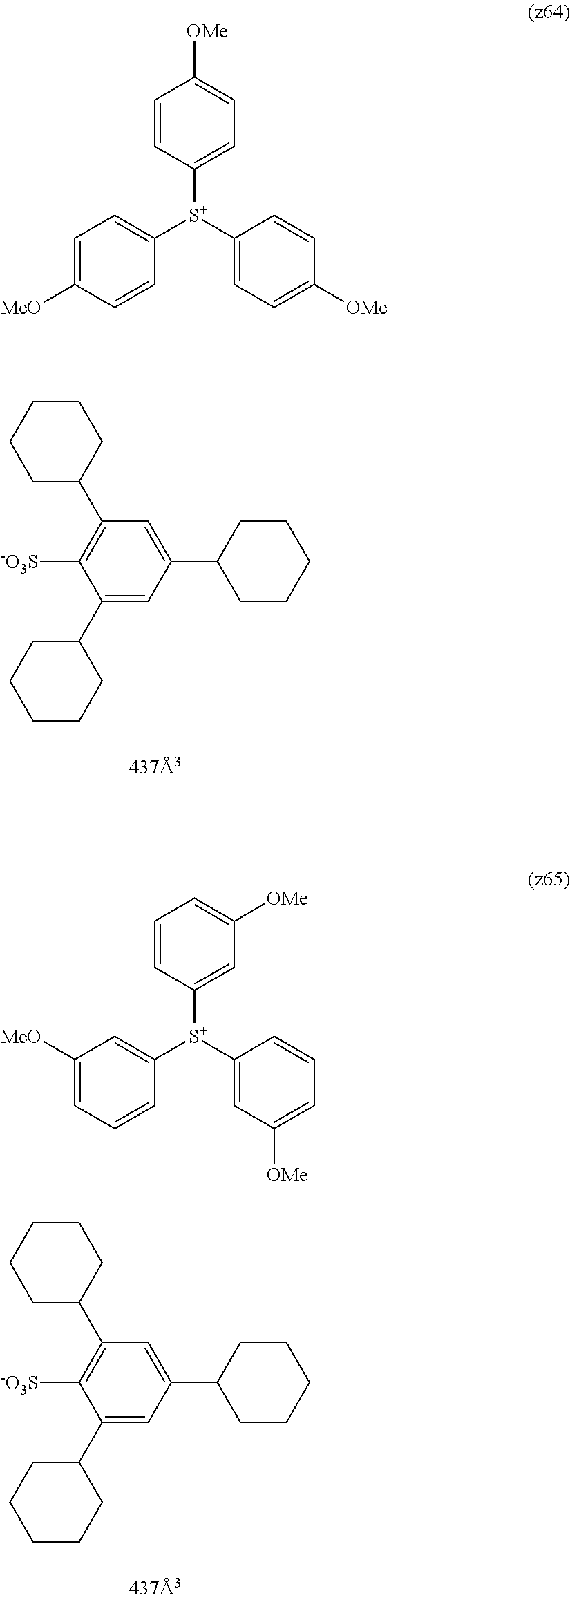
C1(C2CCCCC2)=CC(C2CCCCC2)=CC(C2CCCCC2)=C1[-O3S].C1(C2CCCCC2)=CC(C2CCCCC2)=CC(C2CCCCC2)=C1[-O3S].C1=C([MeO])C=CC([S+](C2=CC=C([OMe])C=C2)C2=CC=C([OMe])C=C2)=C1.C1([MeO])=CC=CC([S+](C2=CC([OMe])=CC=C2)C2=CC([OMe])=CC=C2)=C1
